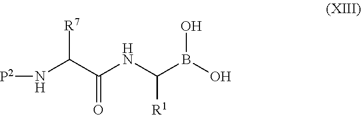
N(C(C(NC(B(O)O)[R1])=O)[R7])[P2]
